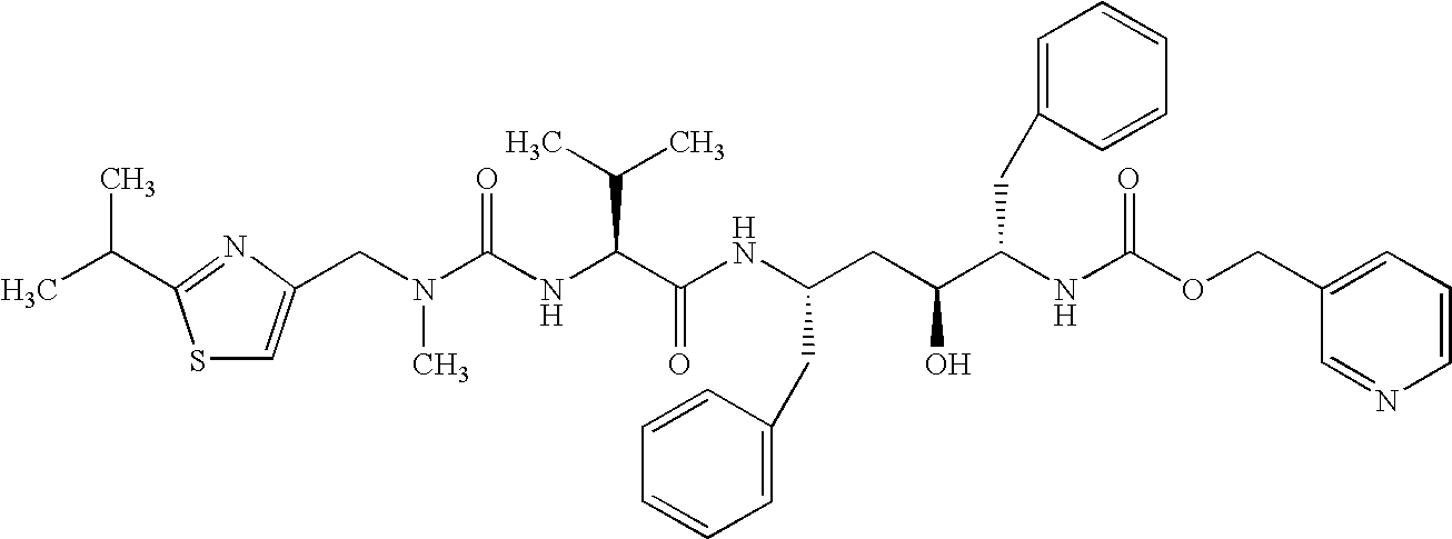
C(N(C(NC(C(NC(CC(C(NC(OCC1=CC=CN=C1)=O)CC1=CC=CC=C1)O)CC1=CC=CC=C1)=O)C(C)C)=O)C)C1=CSC(C(C)C)=N1
